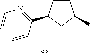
C1(C2CCC(C)C2)=NC=CC=C1
